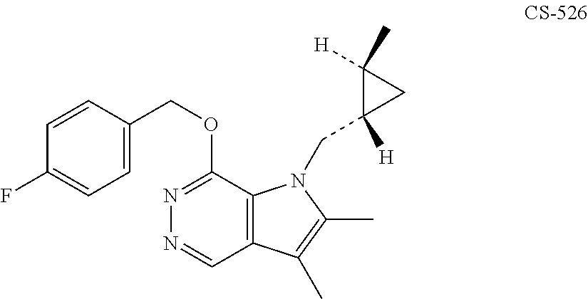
C1=C(COC2=NN=CC3=C2N(CC2([H])CC2([H])C)C(C)=C3C)C=CC(F)=C1
